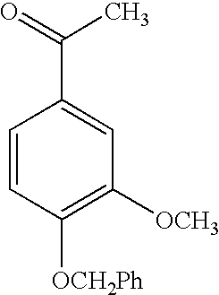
C1=CC([OCH2Ph])=C([OCH3])C=C1C(=O)C
